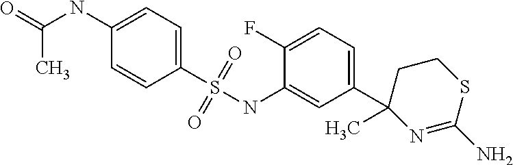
C1(S(NC2=CC(C3(C)N=C(N)SCC3)=CC=C2F)(=O)=O)=CC=C(NC(=O)C)C=C1
